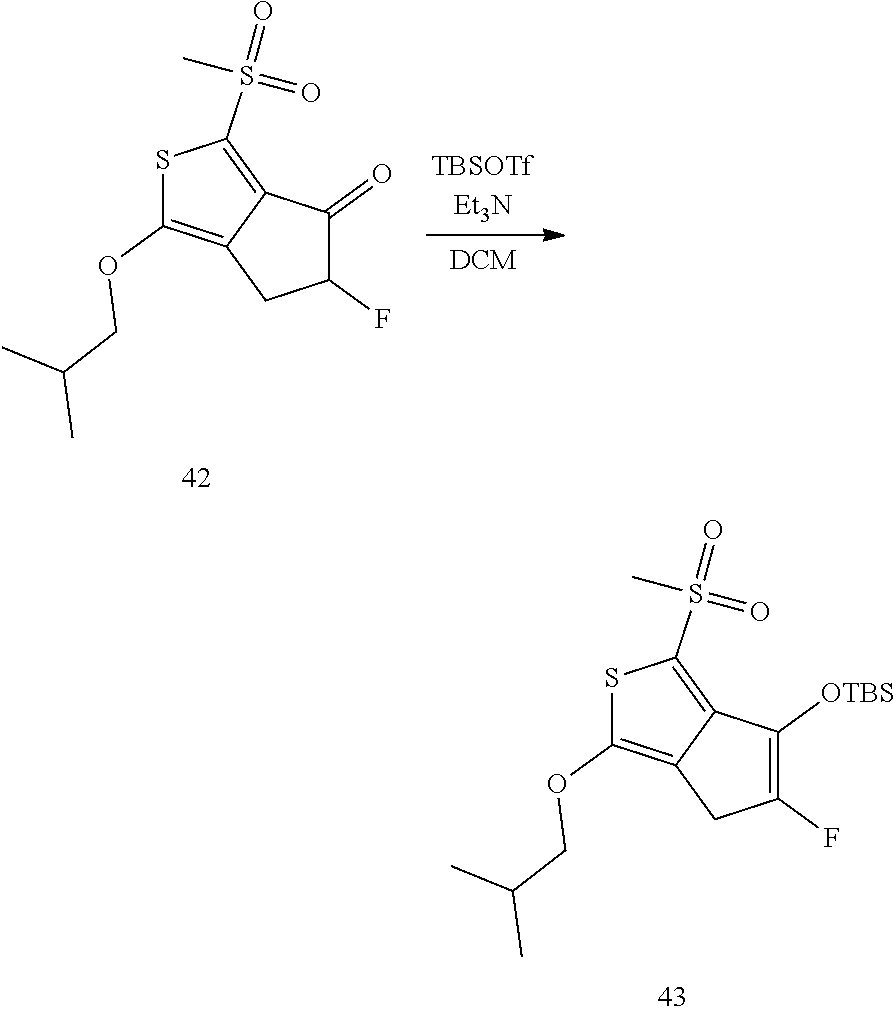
S1C(OCC(C)C)=C2C(=C1S(=O)(C)=O)C([OTBS])=C(F)C2.S1C(OCC(C)C)=C2C(=C1S(=O)(C)=O)C(=O)C(F)C2
